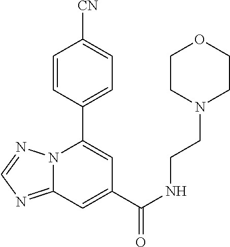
C12=NC=NN1C(C1=CC=C([CN])C=C1)=CC(C(NCCN1CCOCC1)=O)=C2
